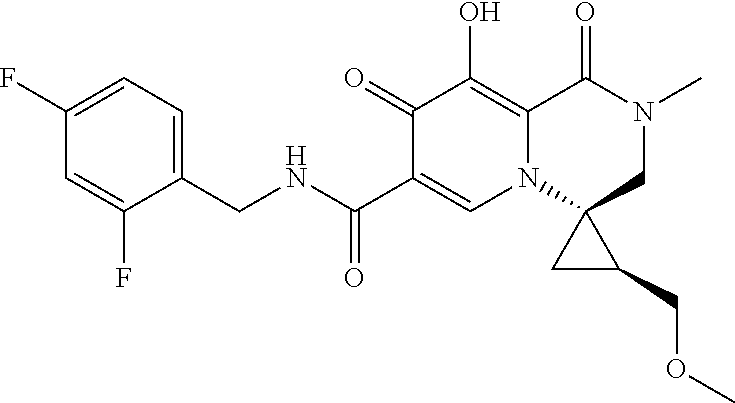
C1(F)=CC=C(CNC(C2=CN3C(=C(O)C2=O)C(=O)N(C)CC32CC2COC)=O)C(F)=C1
